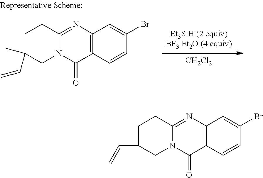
C12=C(N=C3N(C1=O)CC(C=C)CC3)C=C(Br)C=C2.[CH2Cl2].C12=C(N=C3N(C1=O)CC(C)(C=C)CC3)C=C(Br)C=C2
